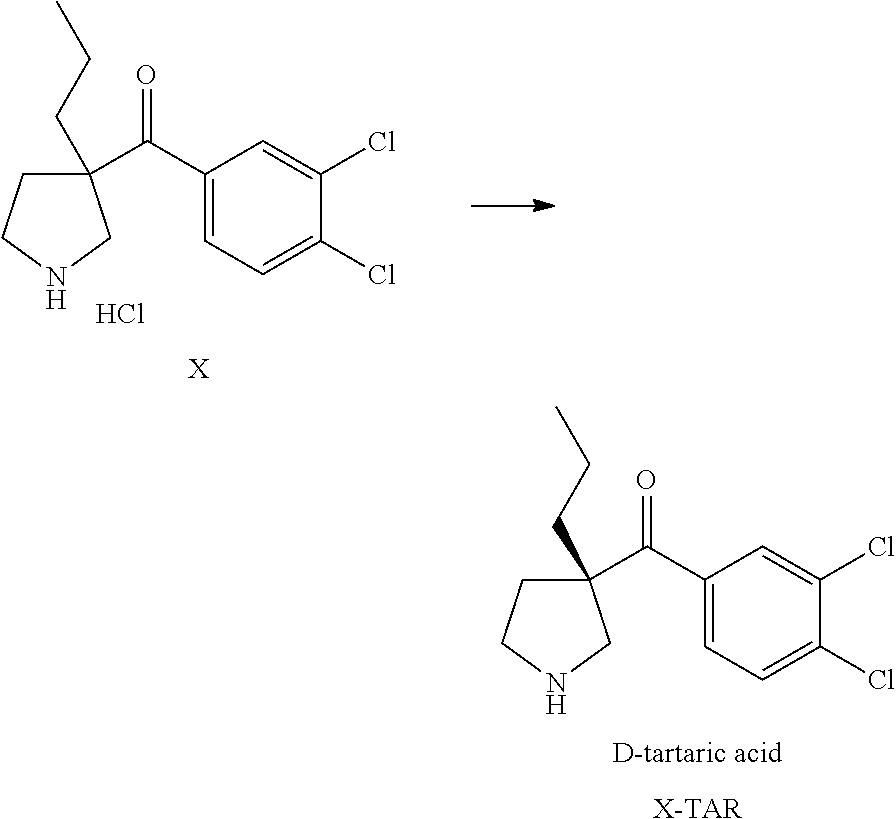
C1(CCC)(C(C2=CC=C(Cl)C(Cl)=C2)=O)CCNC1.Cl.[X].C1(CCC)(C(C2=CC=C(Cl)C(Cl)=C2)=O)CCNC1.[D-tartaric acid].[X-TAR]
